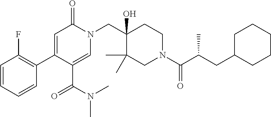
C1=CC=CC(C2=CC(=O)N(CC3(O)C(C)(C)CN(C(C(CC4CCCCC4)C)=O)CC3)C=C2C(=O)N(C)C)=C1F
